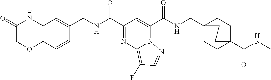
C(C1=NC2=C(F)C=NN2C(C(NCC23CCC(C(=O)NC)(CC2)CC3)=O)=C1)(=O)NCC1=CC2=C(C=C1)OCC(=O)N2
